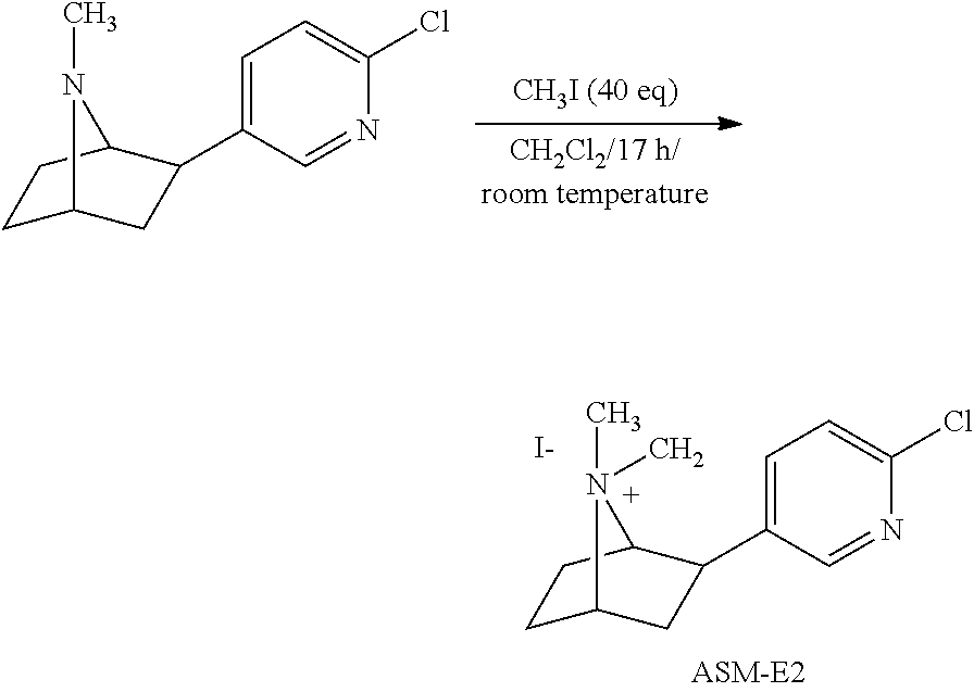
C1C2CC(C3=CC=C(Cl)N=C3)C(C1)N2C.C1C2CC(C3=CC=C(Cl)N=C3)C(C1)N2(C)C.[I-]
